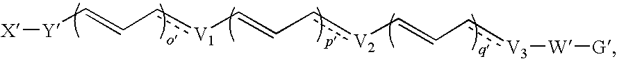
[X][Y]C=Cc[V1]C=Cc[V2]C=Cc[V3][W][G]
